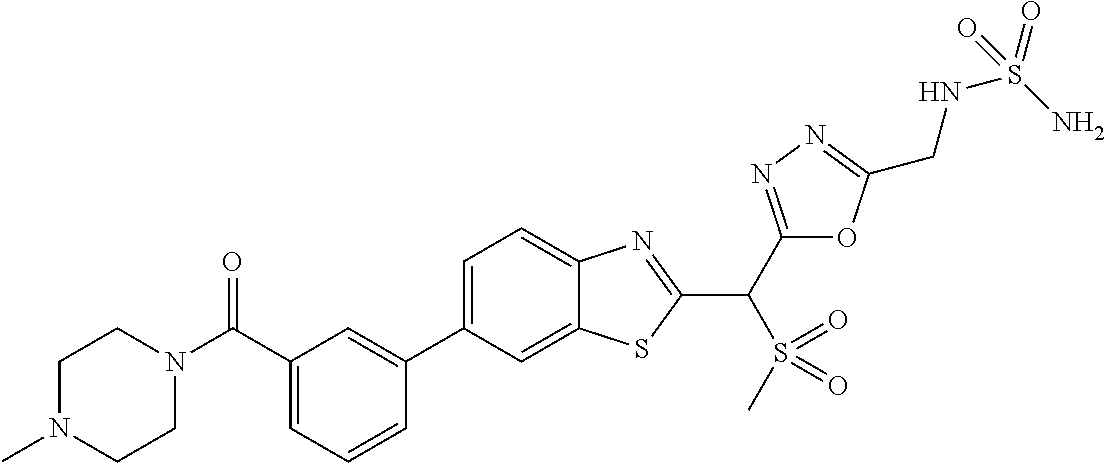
C1=CC=C(C(N2CCN(C)CC2)=O)C=C1C1=CC=C2C(=C1)SC(C(C1=NN=C(CNS(=O)(N)=O)O1)S(C)(=O)=O)=N2
